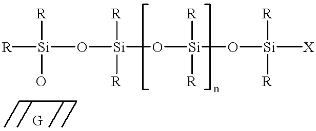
[R][Si](O[Si](O[Si]([R])([R])O[Si]([R])([R])[X])([R])[R])([R])O
